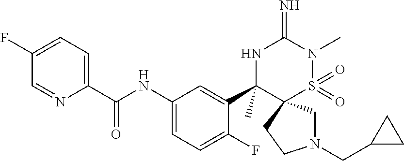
C1(F)=CC=C(C(NC2=CC=C(F)C(C3(C)NC(=N)N(C)S(=O)(=O)C34CN(CC3CC3)CC4)=C2)=O)N=C1
